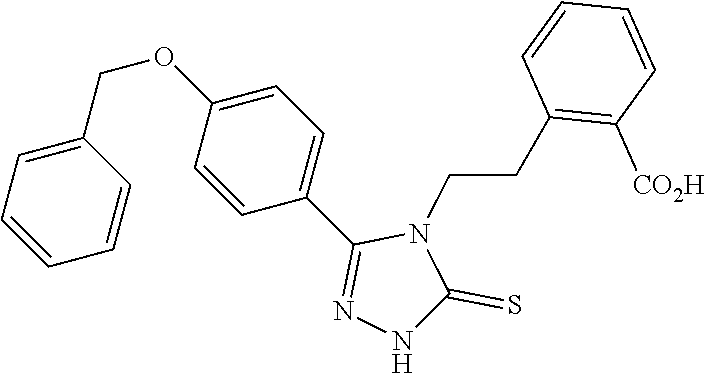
C1=CC=CC(COC2=CC=C(C3=NNC(=S)N3CCC3=C([CO2H])C=CC=C3)C=C2)=C1
